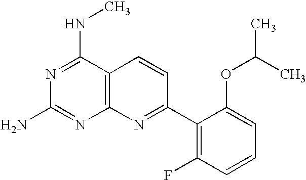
N1=C(NC)C2=C(N=C1N)N=C(C1=C(F)C=CC=C1OC(C)C)C=C2
